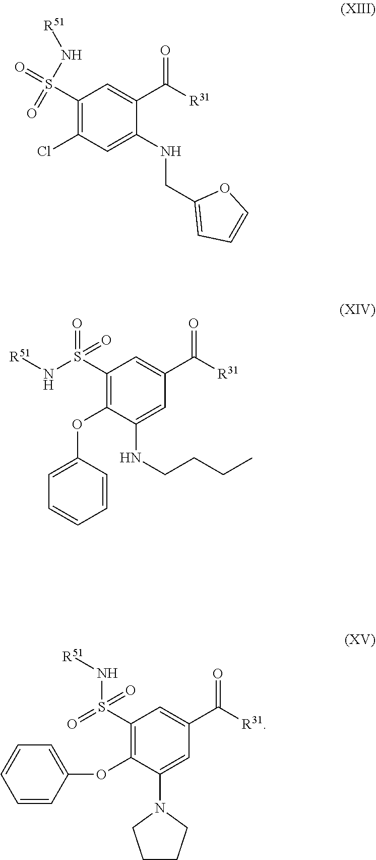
O=S(=O)(C1=C(Cl)C=C(NCC2=CC=CO2)C(C(=O)[R31])=C1)N[R51].O=S(=O)(C1=C(OC2=CC=CC=C2)C(NCCCC)=CC(C(=O)[R31])=C1)N[R51].S(C1=C(OC2=CC=CC=C2)C(N2CCCC2)=CC(C(=O)[R31])=C1)(=O)(=O)N[R51]
